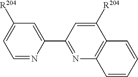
C1=NC(C2=NC3=C(C([R204])=C2)C=CC=C3)=CC([R204])=C1
